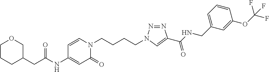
C(NC1=CC(=O)N(CCCCN2N=NC(C(NCC3=CC=CC(OC(F)(F)F)=C3)=O)=C2)C=C1)(=O)CC1CCCOC1
